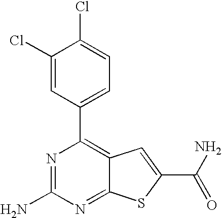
N1=C(N)N=C2C(=C1C1=CC=C(Cl)C(Cl)=C1)C=C(C(=O)N)S2
